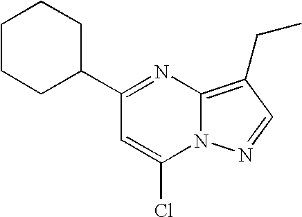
C1(C2CCCCC2)=NC2=C(CC)C=NN2C(Cl)=C1
